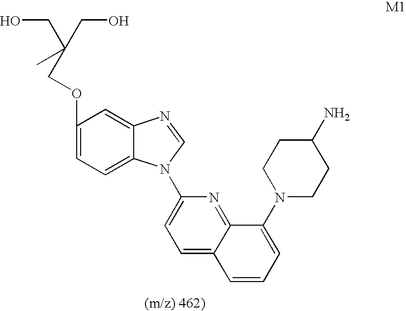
C1(OCC(CO)(CO)C)=CC=C2C(=C1)N=CN2C1=CC=C2C(=N1)C(N1CCC(N)CC1)=CC=C2
